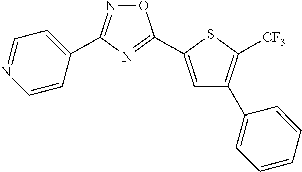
N1=C(C2=CC=NC=C2)N=C(C2=CC(C3=CC=CC=C3)=C([CF3])S2)O1
